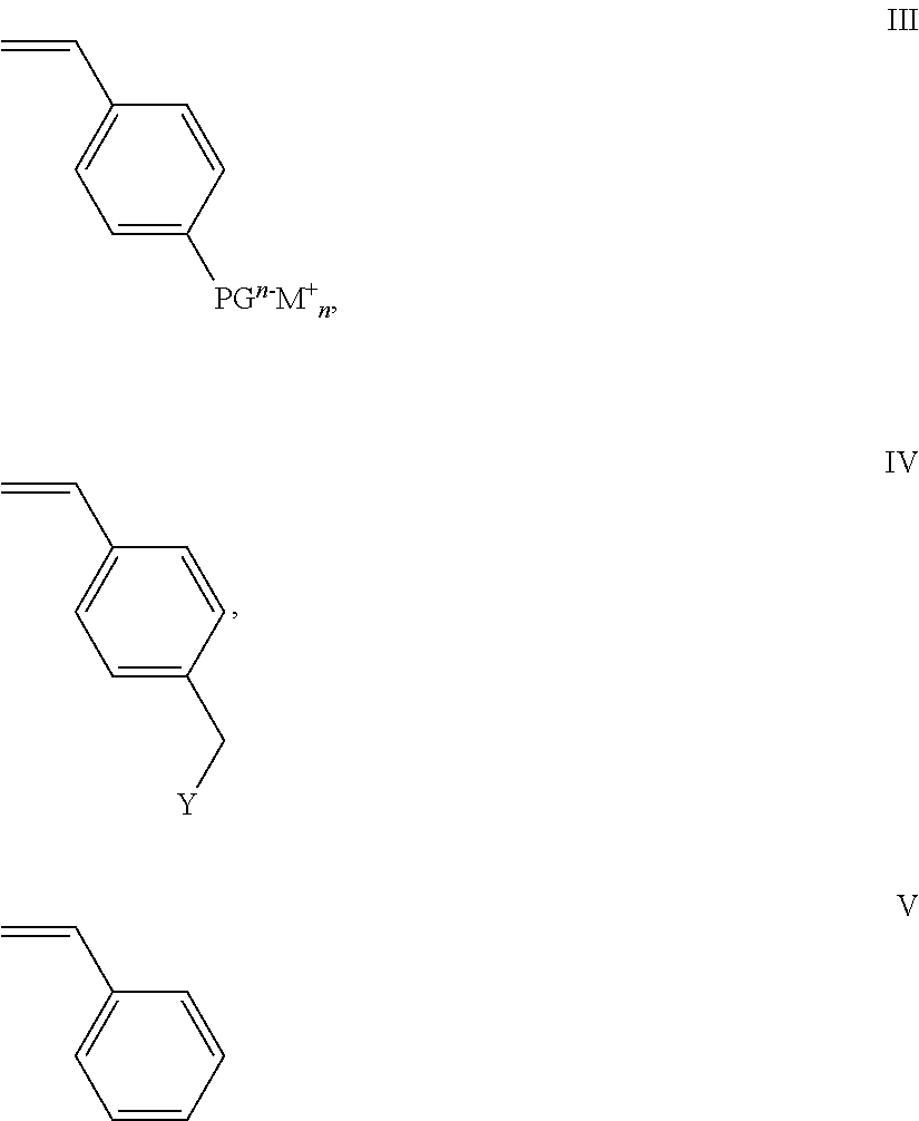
C1=C(C[Y])C=CC(C=C)=C1.C1=C([PGn-M+n])C=CC(C=C)=C1.C1=CC=CC(C=C)=C1
